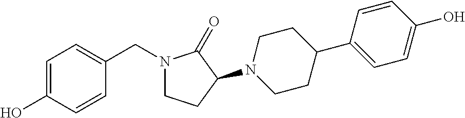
C1=C(O)C=CC(CN2CCC(N3CCC(C4=CC=C(O)C=C4)CC3)C2=O)=C1
